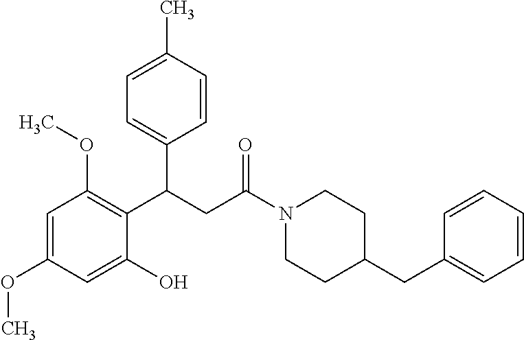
C1(C(C2=C(OC)C=C(OC)C=C2O)CC(N2CCC(CC3=CC=CC=C3)CC2)=O)=CC=C(C)C=C1
